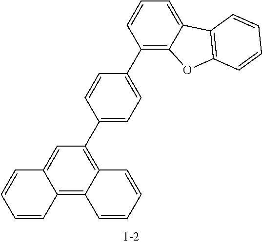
C1=CC=CC2=C3C(=C(C4=CC=C(C5=C6C(=CC=C5)C5=C(O6)C=CC=C5)C=C4)C=C12)C=CC=C3
